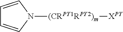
C1=CN([(CRPY1RPY2)m][XPY])C=C1
